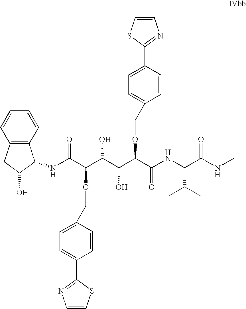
C(C(C(C(C(C(NC(C(NC)=O)C(C)C)=O)OCC1=CC=C(C2=NC=CS2)C=C1)O)O)OCC1=CC=C(C2=NC=CS2)C=C1)(NC1C2=C(CC1O)C=CC=C2)=O
